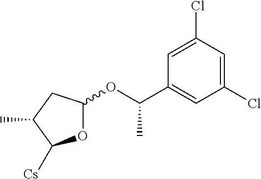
O1C(OC(C2=CC(Cl)=CC(Cl)=C2)C)CC(C)C1[Cs]
